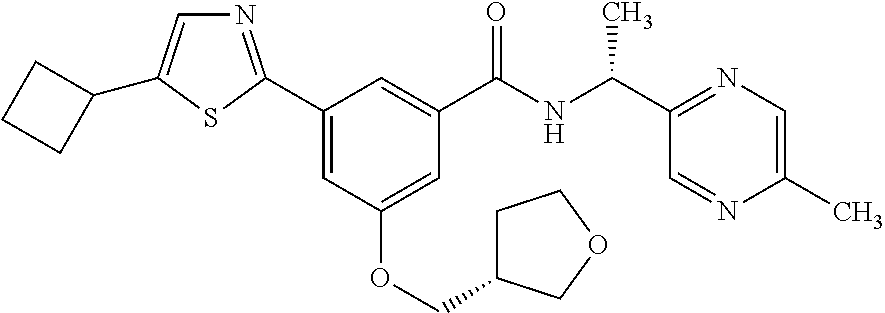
C1(C2=NC=C(C3CCC3)S2)=CC(OCC2CCOC2)=CC(C(NC(C2=NC=C(C)N=C2)C)=O)=C1
